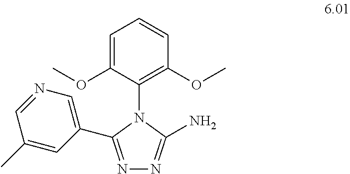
C1=C(OC)C(N2C(N)=NN=C2C2=CN=CC(C)=C2)=C(OC)C=C1
